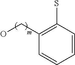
C1=CC(S)=C(CO)C=C1
